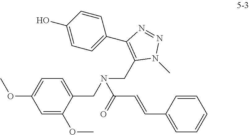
C1=C(OC)C(CN(CC2=C(C3=CC=C(O)C=C3)N=NN2C)C(C=CC2=CC=CC=C2)=O)=CC=C1OC
